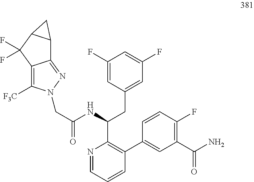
C(C(NC(CC1=CC(F)=CC(F)=C1)C1=C(C2=CC(C(=O)N)=C(F)C=C2)C=CC=N1)=O)N1C([F3C])=C2C(=N1)C1C(C2(F)F)C1
